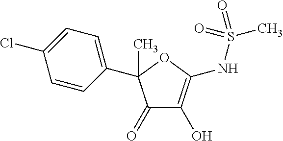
C1(=O)C(O)=C(NS(C)(=O)=O)OC1(C1=CC=C(Cl)C=C1)C
